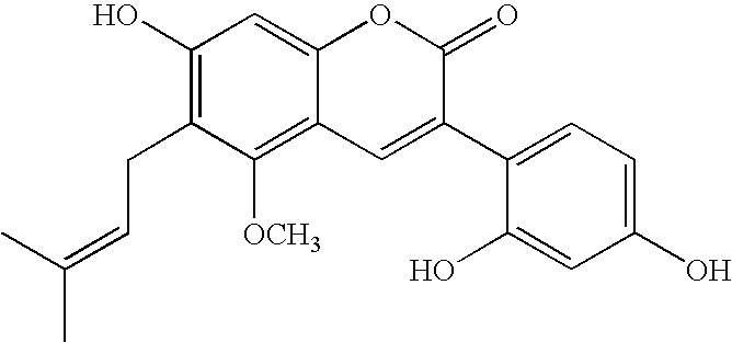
C1(O)=C(CC=C(C)C)C([OCH3])=C2C(=C1)OC(=O)C(C1=CC=C(O)C=C1O)=C2
